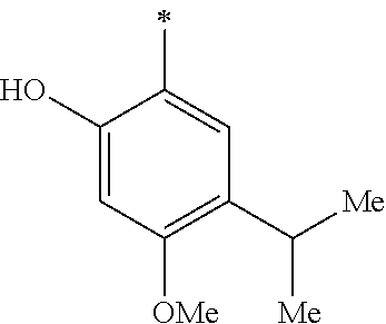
C1(O)=CC([OMe])=C(C([Me])[Me])C=C1C
